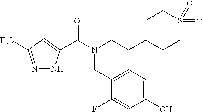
N1=C([F3C])C=C(C(N(CCC2CCS(=O)(=O)CC2)CC2=CC=C(O)C=C2F)=O)N1
